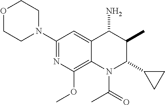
C1(N2CCOCC2)=NC(OC)=C2C(=C1)C(N)C(C)C(C1CC1)N2C(C)=O
